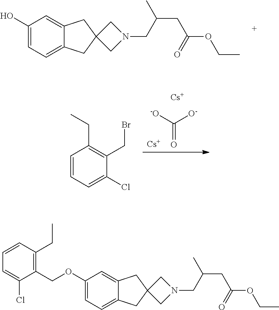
C1=C(O)C=C2C(=C1)CC1(C2)CN(CC(CC(OCC)=O)C)C1.O=C([O-])[-O].[Cs].[Cs].C1=CC=C(Cl)C(CBr)=C1CC.C1=C(OCC2=C(CC)C=CC=C2Cl)C=C2C(=C1)CC1(C2)CN(CC(CC(OCC)=O)C)C1
